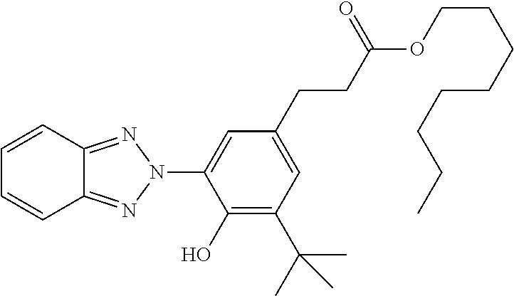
C1(O)=C(C(C)(C)C)C=C(CCC(OCCCCCCCC)=O)C=C1N1N=C2C(=N1)C=CC=C2
